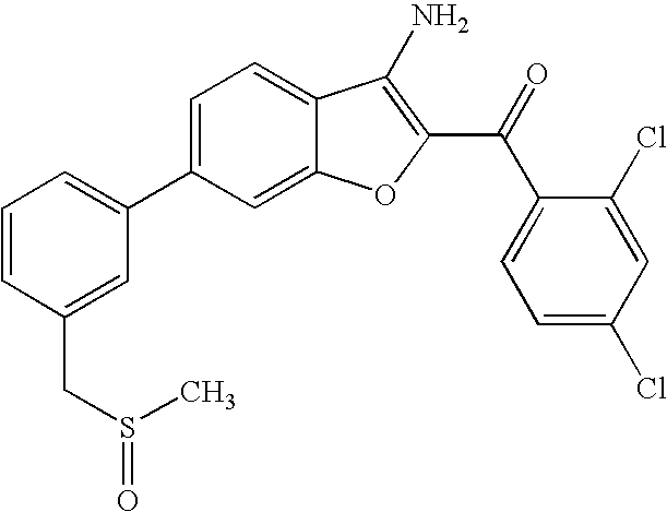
C1=CC(CS(C)=O)=CC(C2=CC=C3C(=C2)OC(C(C2=CC=C(Cl)C=C2Cl)=O)=C3N)=C1
